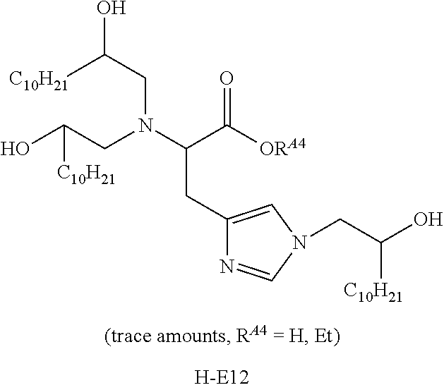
C(N(C(C(=O)[ORA4])CC1=CN(CC(O)[C10H21])C=N1)CC(O)[C10H21])C([C10H21])O
